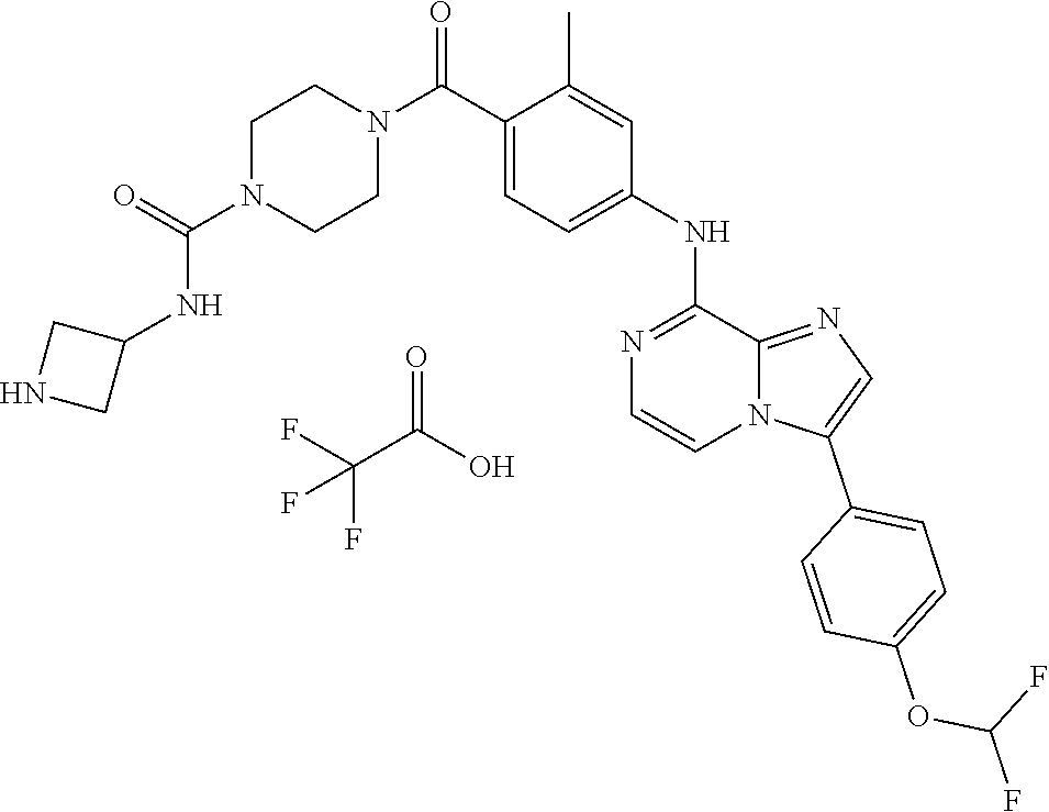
N1=C(NC2=CC=C(C(N3CCN(C(=O)NC4CNC4)CC3)=O)C(C)=C2)C2=NC=C(C3=CC=C(OC(F)F)C=C3)N2C=C1.FC(F)(C(O)=O)F
